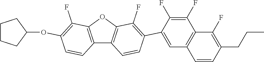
C12=C(OC3=C1C=CC(C1=CC4=C(C(F)=C1F)C(F)=C(CCC)C=C4)=C3F)C(F)=C(OC1CCCC1)C=C2
